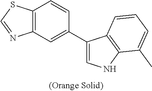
C12=C(SC=N1)C=CC(C1=CNC3=C1C=CC=C3C)=C2
